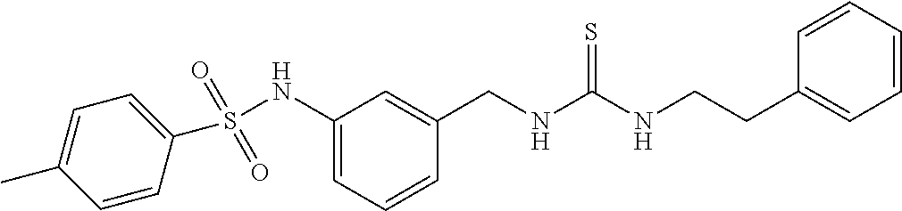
C1(CNC(NCCC2=CC=CC=C2)=S)=CC(NS(C2=CC=C(C)C=C2)(=O)=O)=CC=C1
